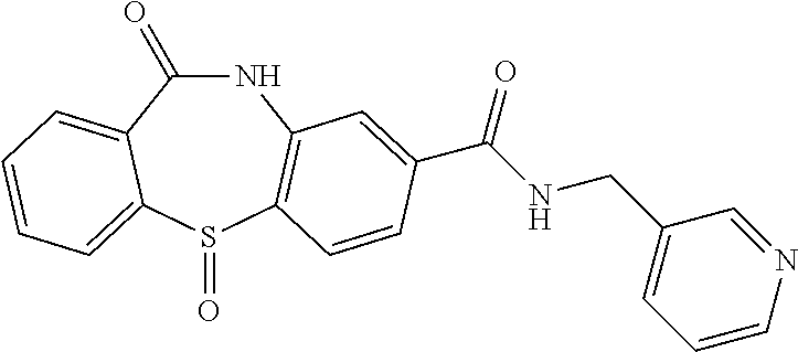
C1(=O)NC2=C(S(=O)C3=CC=CC=C13)C=CC(C(NCC1=CC=CN=C1)=O)=C2
